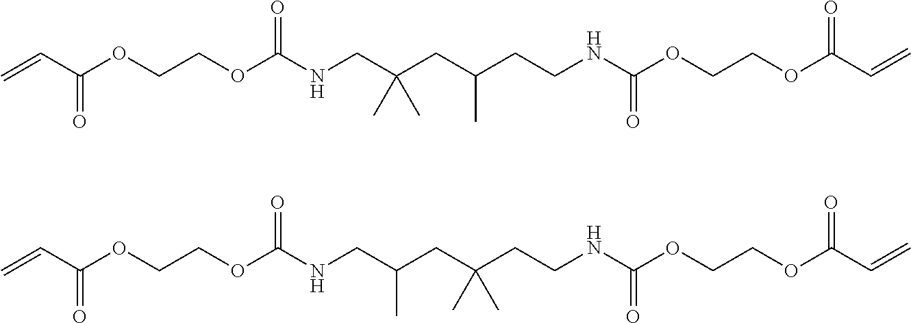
C=CC(OCCOC(NCC(CC(CCNC(OCCOC(C=C)=O)=O)C)(C)C)=O)=O.C=CC(OCCOC(NCC(CC(CCNC(OCCOC(C=C)=O)=O)(C)C)C)=O)=O
